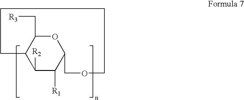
O1C(C[R3])C2C([R2])C([R1])C1COCCCC2
